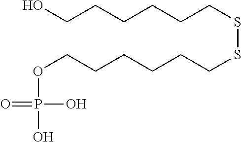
OCCCCCCSSCCCCCCOP(O)(O)=O
